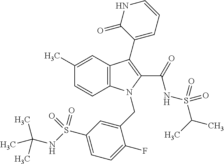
C1(C)=CC2=C(C=C1)N(CC1=CC(S(NC(C)(C)C)(=O)=O)=CC=C1F)C(C(=O)NS(=O)(=O)C(C)C)=C2C1=CC=CNC1=O
